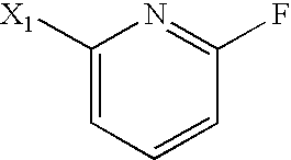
C1([X1])=CC=CC(F)=N1
